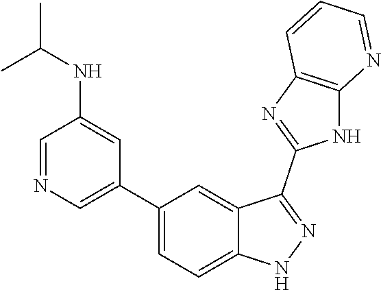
C1=NC=C(C2=CC=C3C(=C2)C(C2=NC4=C(N2)N=CC=C4)=NN3)C=C1NC(C)C
